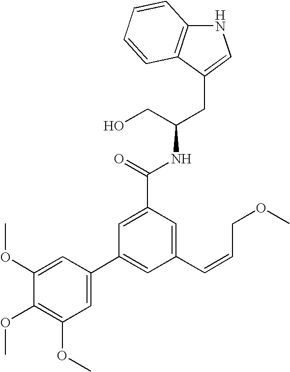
N1C2=C(C(CC(NC(=O)C3=CC(C4=CC(OC)=C(OC)C(OC)=C4)=CC(C=CCOC)=C3)CO)=C1)C=CC=C2
